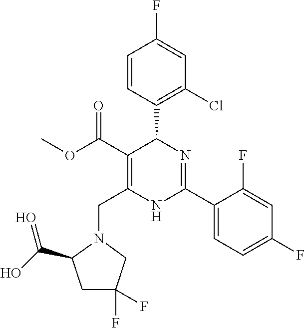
C1=CC(C2C(C(=O)OC)=C(CN3C(C(O)=O)CC(F)(F)C3)NC(C3=CC=C(F)C=C3F)=N2)=C(Cl)C=C1F
